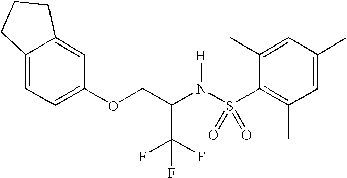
C12=CC=C(OCC(N(S(C3=C(C)C=C(C)C=C3C)(=O)=O)[H])C(F)(F)F)C=C1CCC2
